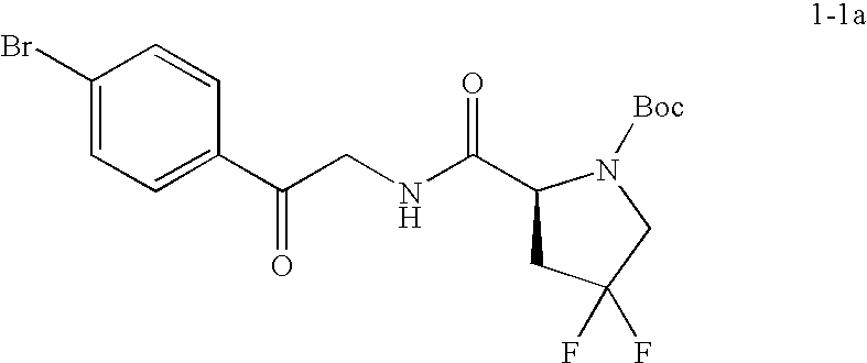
C1(Br)=CC=C(C(CNC(=O)C2CC(F)(F)CN2[Boc])=O)C=C1
